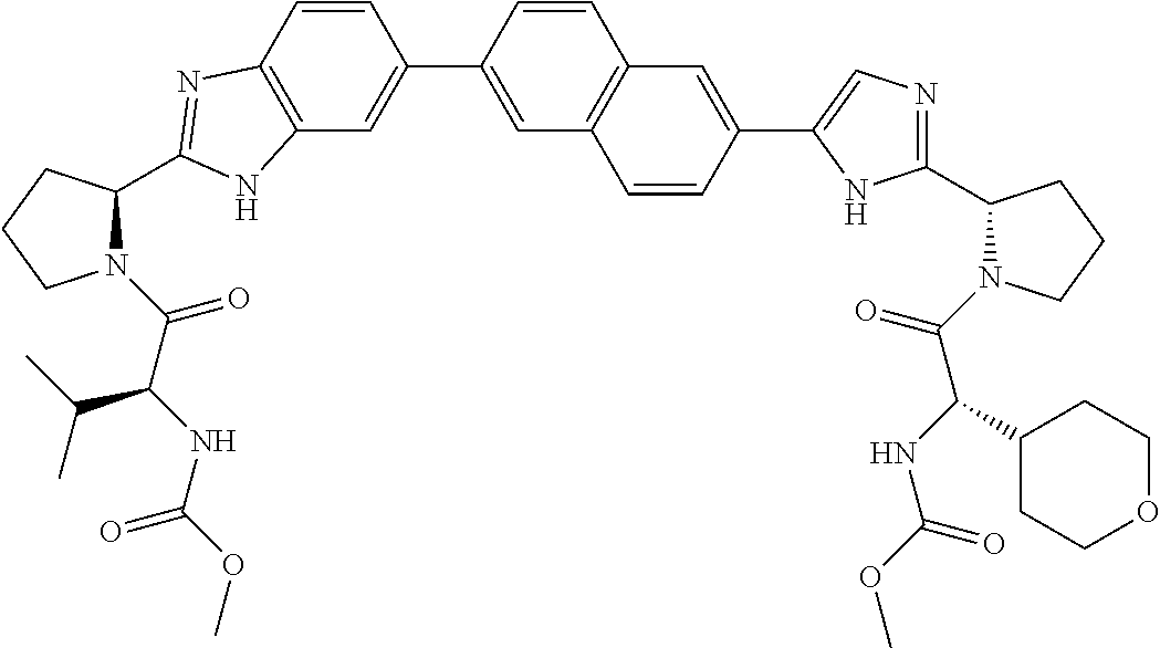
C12=C(C=C(C3=CC4=C(C=C3)C=C(C3=CN=C(C5N(C(=O)C(NC(=O)OC)C6CCOCC6)CCC5)N3)C=C4)C=C1)NC(C1N(C(=O)C(NC(=O)OC)C(C)C)CCC1)=N2
